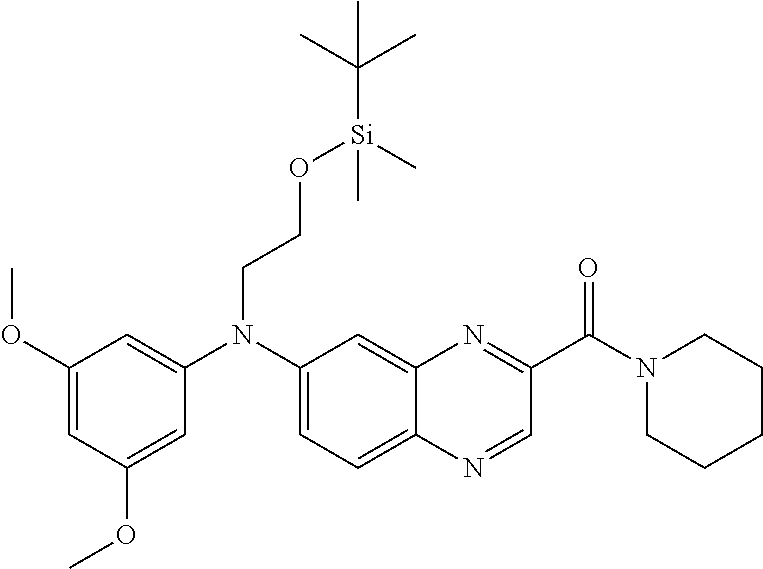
C1(OC)=CC(OC)=CC(N(C2=CC=C3C(=C2)N=C(C(=O)N2CCCCC2)C=N3)CCO[Si](C(C)(C)C)(C)C)=C1
